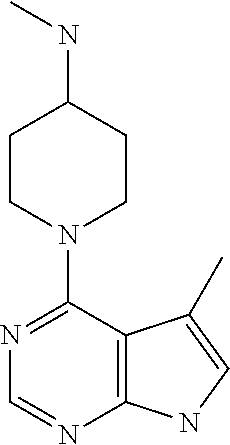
C12=C(C(N3CCC(NC)CC3)=NC=N1)C(C)=CN2
